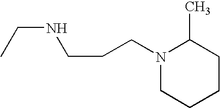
N(CC)CCCN1CCCCC1C
